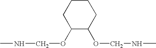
C1C(OCNC)C(OCNC)CCC1
